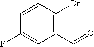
C1=CC(Br)=C(C=O)C=C1F
